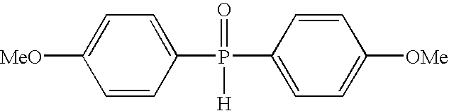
C1=C(P(C2=CC=C([OMe])C=C2)(=O)[H])C=CC([MeO])=C1
